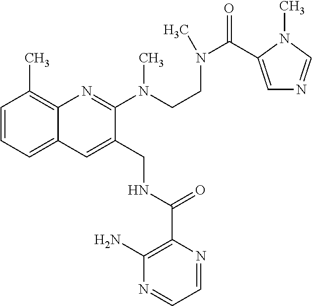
C1=CC=C2C(=C1C)N=C(N(CCN(C(=O)C1=CN=CN1C)C)C)C(CNC(C1=C(N)N=CC=N1)=O)=C2
